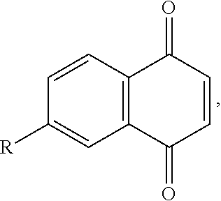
C12=C(C(=O)C=CC1=O)C=C([R])C=C2
